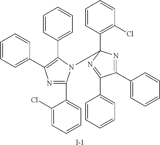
N1=C(C2=CC=CC=C2Cl)N(C2(C3=C(Cl)C=CC=C3)N=C(C3=CC=CC=C3)C(C3=CC=CC=C3)=N2)C(C2=CC=CC=C2)=C1C1=CC=CC=C1.[I-]
